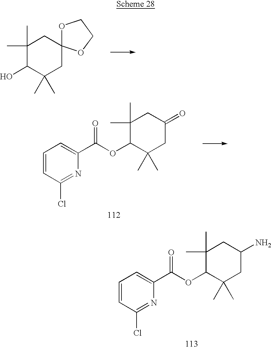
O1C2(OCC1)CC(C)(C)C(O)C(C)(C)C2.C1(C)(C)C(OC(C2=CC=CC(Cl)=N2)=O)C(C)(C)CC(N)C1.C1(C)(C)C(OC(C2=CC=CC(Cl)=N2)=O)C(C)(C)CC(=O)C1
